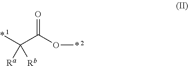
*C(C(O*)=O)([Ra])[Rb]
